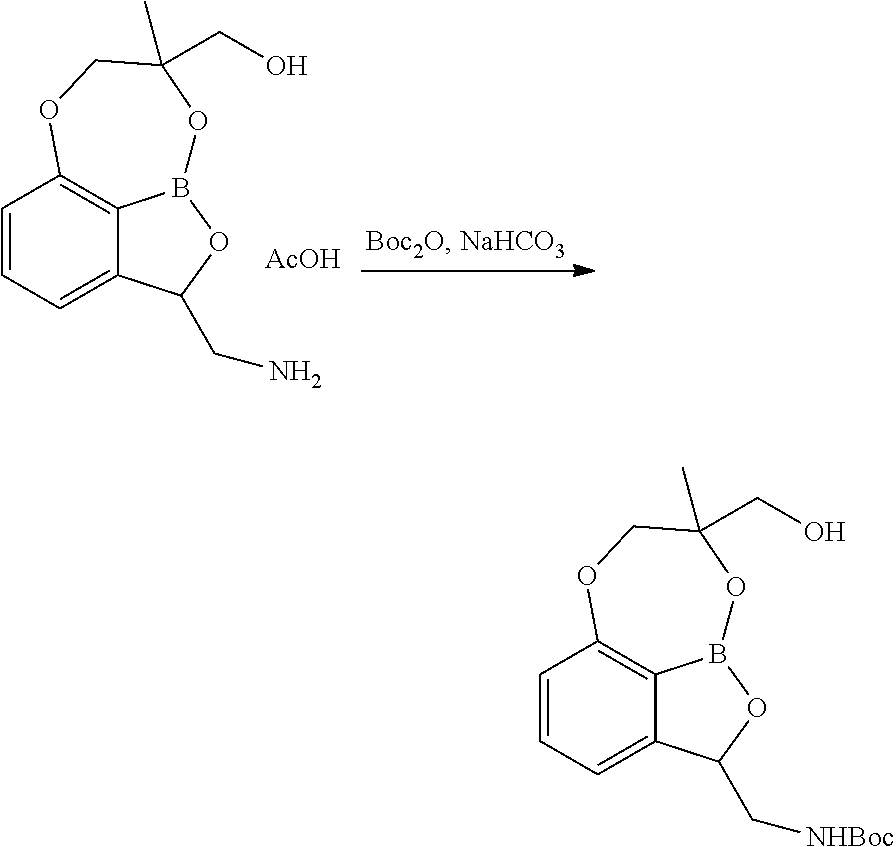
C1=CC=C2C3=C1OCC(CO)(C)OB3OC2C[NHBoc].C1=CC=C2C3=C1OCC(CO)(C)OB3OC2CN.[AcOH]
